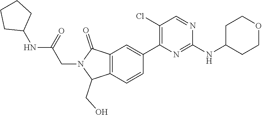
N1=C(NC2CCOCC2)N=CC(Cl)=C1C1=CC2=C(C=C1)C(CO)N(CC(NC1CCCC1)=O)C2=O
